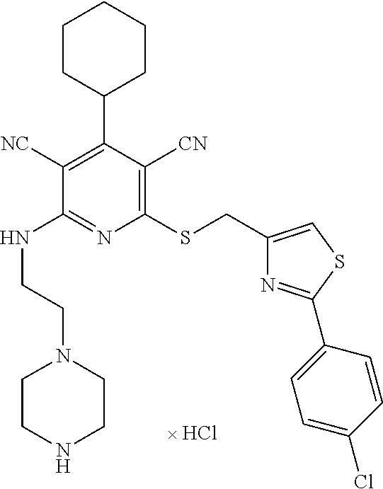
C1([NC])=C(C2CCCCC2)C([CN])=C(SCC2=CSC(C3=CC=C(Cl)C=C3)=N2)N=C1NCCN1CCNCC1
